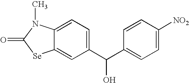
C12=CC(C(C3=CC=C([NO2])C=C3)O)=CC=C1N(C)C(=O)[Se]2
